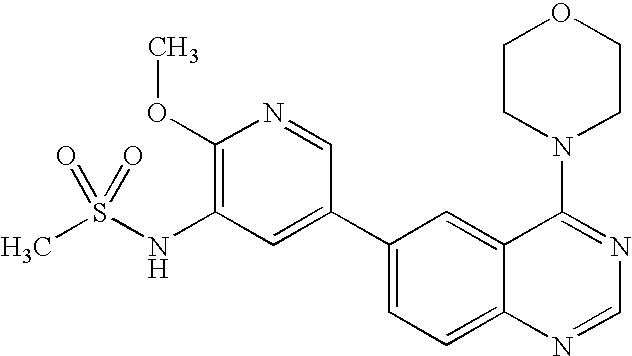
CS(NC1=C(OC)N=CC(C2=CC=C3C(=C2)C(N2CCOCC2)=NC=N3)=C1)(=O)=O
